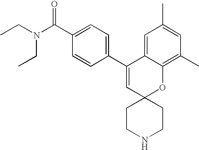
CCN(C(C1=CC=C(C2=CC3(OC4=C(C)C=C(C)C=C24)CCNCC3)C=C1)=O)CC
